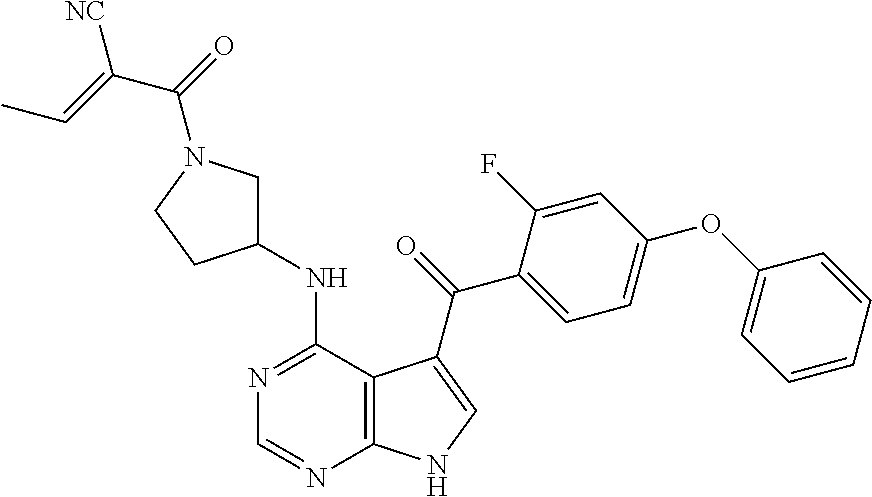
N1=C(NC2CN(C(=O)C(=CC)[NC])CC2)C2=C(N=C1)NC=C2C(=O)C1=CC=C(OC2=CC=CC=C2)C=C1F
